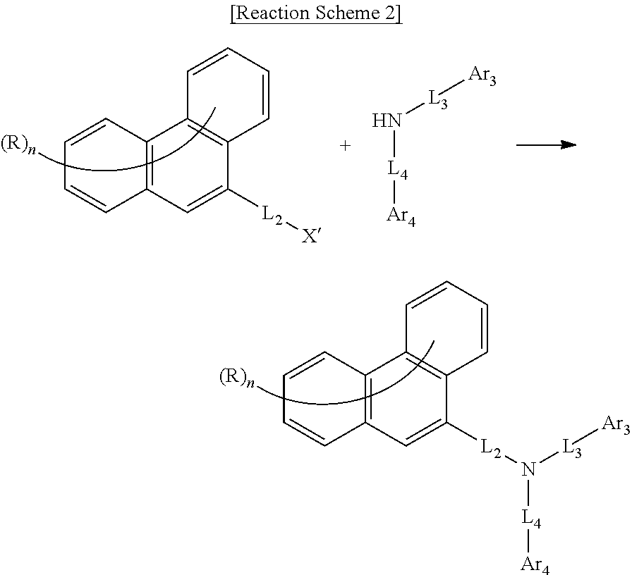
C12=C(C=C([L2]N([L4][Ar4])[L3][Ar3])C3=C1C=CC=C3)C=CC=C2.C12=C(C=C([L2][X])C3=C1C=CC=C3)C=CC=C2.N([L4][Ar4])[L3][Ar3]
